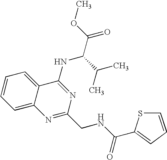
C1=CC=C2C(=C1)C(NC(C(C)C)C(=O)OC)=NC(CNC(=O)C1=CC=CS1)=N2
